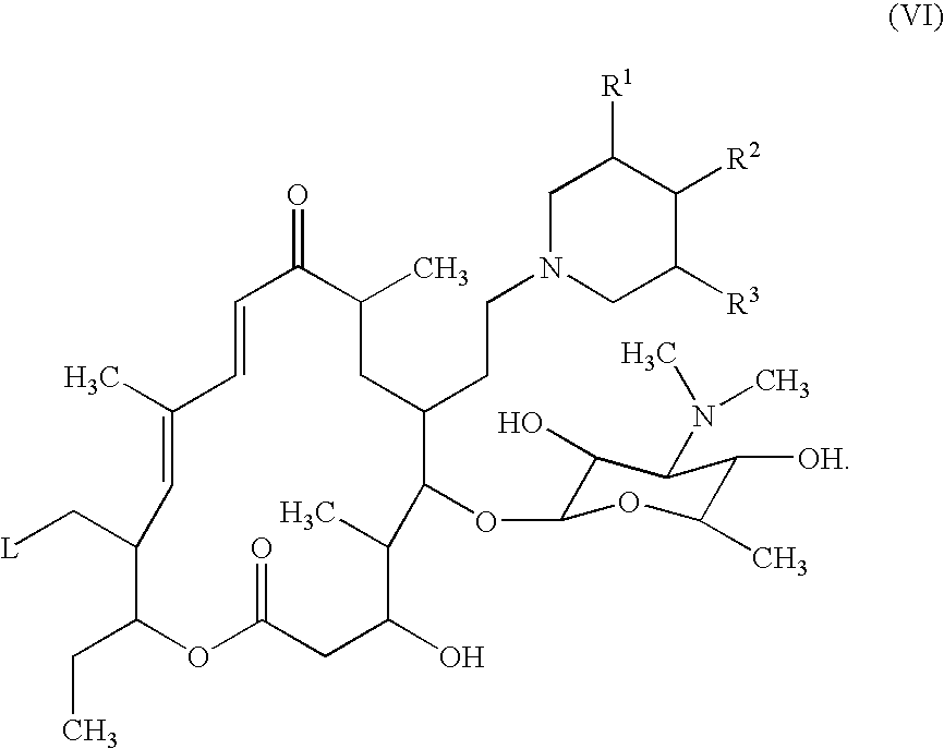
C1(C)=CC(C[L])C(CC)OC(=O)CC(O)C(C)C(OC2C(O)C(N(C)C)C([OH])C(C)O2)C(CCN2CC([R3])C([R2])C([R1])C2)CC(C)C(=O)C=C1
